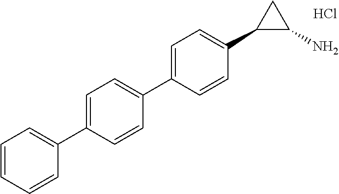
C1=CC=CC(C2=CC=C(C3=CC=C(C4C(N)C4)C=C3)C=C2)=C1.Cl
